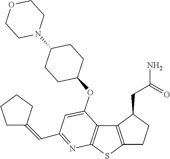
C12=C(SC3=C1C(OC1CCC(N4CCOCC4)CC1)=CC(C=C1CCCC1)=N3)CCC2CC(N)=O
